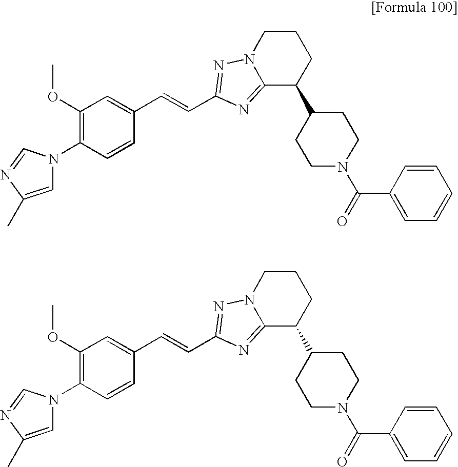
C1=C(C)N=CN1C1=C(OC)C=C(C=CC2=NN3CCCC(C4CCN(C(=O)C5=CC=CC=C5)CC4)C3=N2)C=C1.C1=C(C)N=CN1C1=C(OC)C=C(C=CC2=NN3CCCC(C4CCN(C(=O)C5=CC=CC=C5)CC4)C3=N2)C=C1
